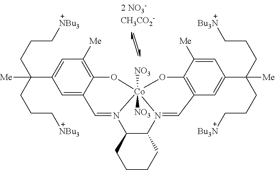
C1=C2C(=C([Me])C=C1C(CCC[NBu3])(CCC[NBu3])[Me])O[Co]13([NO3])([NO3])OC4=C(C=C(C(CCC[Bu3N])(CCC[Bu3N])[Me])C=C4[Me])C=N1C1C(N3=C2)CCCC1.[CH3CO2-]
